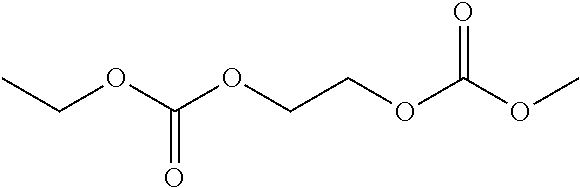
CCOC(OCCOC(OC)=O)=O
